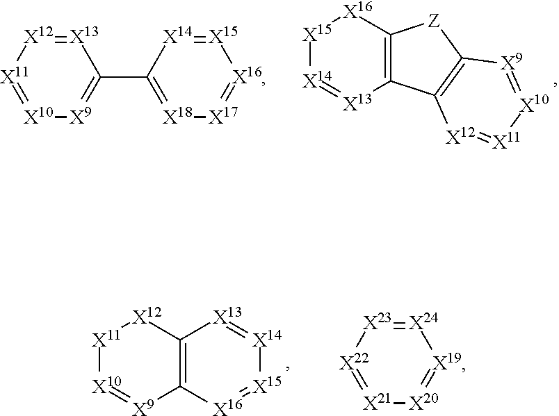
[X10]1=[X11][X12]=[X13]C(C2=[X18][X17]=[X16][X15]=[X14]2)=[X9]1.[X15]1[X14]=[X13]C2=C([X16]1)[Z]C1=C2[X12]=[X11][X10]=[X9]1.[X11]1[X10]=[X9]C2=C([X12]1)[X13]=[X14][X15]=[X16]2.[X21]1=[X22][X23]=[X24][X19]=[X20]1
